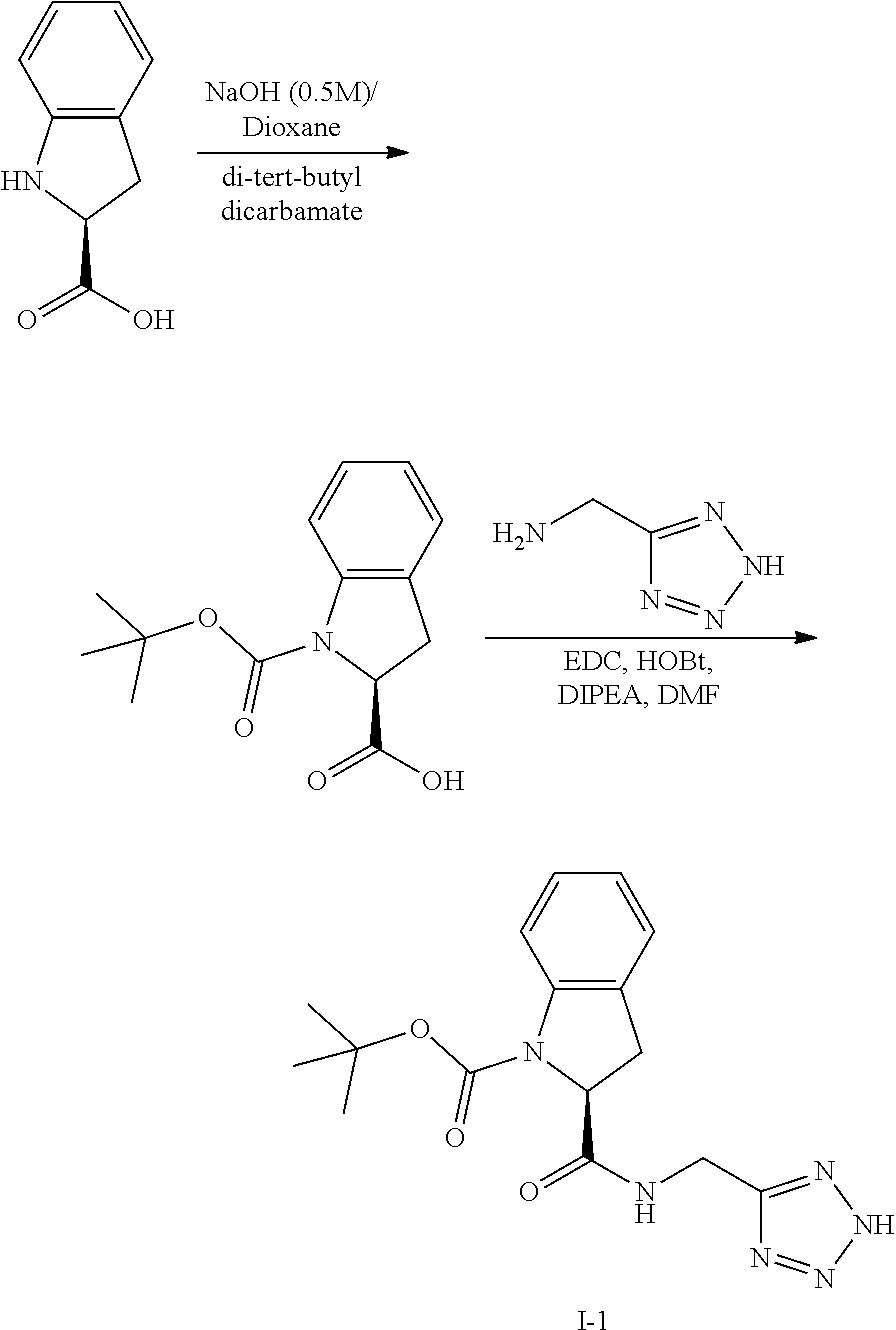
C1=CC2=C(C=C1)N(C(OC(C)(C)C)=O)C(C(NCC1=NNN=N1)=O)C2.[I-].C1=CC2=C(C=C1)NC(C(O)=O)C2.NCC1=NNN=N1.C1=CC2=C(C=C1)N(C(OC(C)(C)C)=O)C(C(O)=O)C2
